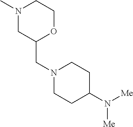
N1(C)CC(CN2CCC(N([Me])[Me])CC2)OCC1
